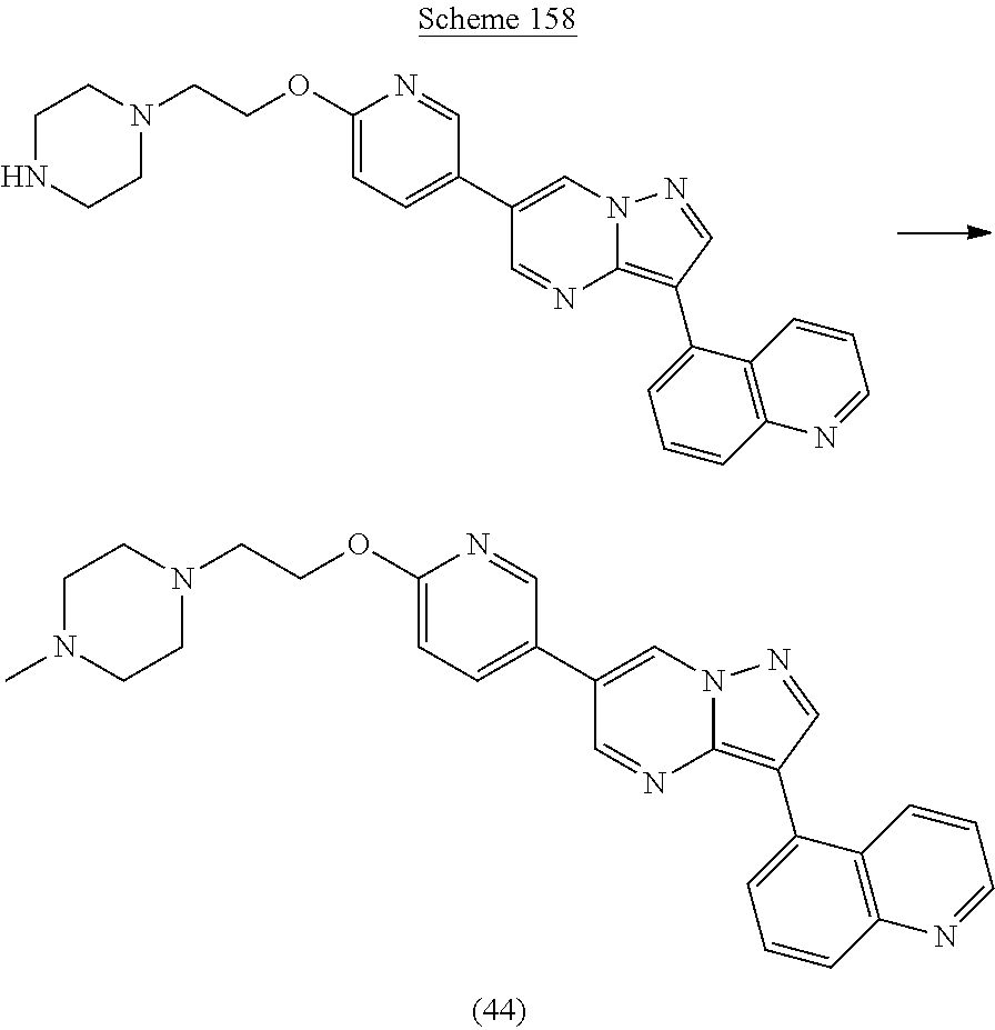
C1(C2=CC=C(OCCN3CCNCC3)N=C2)=CN2C(=C(C3=CC=CC4=C3C=CC=N4)C=N2)N=C1.C1(C2=CC=C(OCCN3CCN(C)CC3)N=C2)=CN2C(=C(C3=CC=CC4=C3C=CC=N4)C=N2)N=C1
